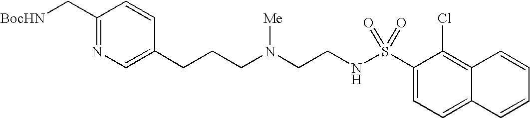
C1(C[BocHN])=NC=C(CCCN(CCNS(C2=CC=C3C(=C2Cl)C=CC=C3)(=O)=O)[Me])C=C1
